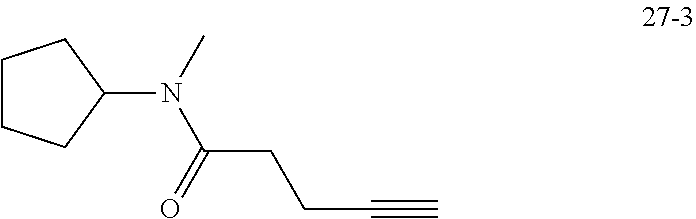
C1CCC(N(C(CCC#C)=O)C)C1
